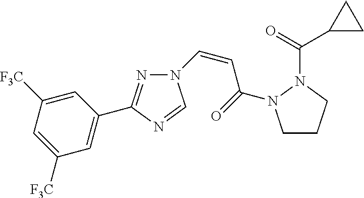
N1=C(C2=CC([F3C])=CC([F3C])=C2)N=CN1C=CC(=O)N1CCCN1C(=O)C1CC1
